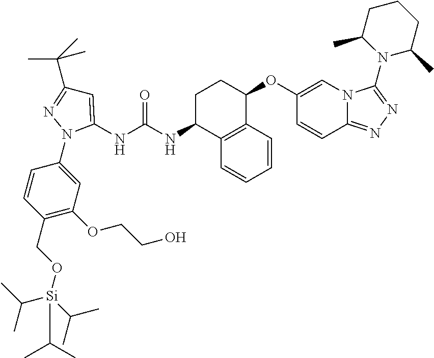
C1=C(NC(NC2C3=C(C(OC4=CN5C(=NN=C5N5C(C)CCCC5C)C=C4)CC2)C=CC=C3)=O)N(C2=CC(OCCO)=C(CO[Si](C(C)C)(C(C)C)C(C)C)C=C2)N=C1C(C)(C)C
